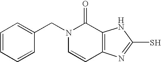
C1=CC=CC(CN2C=CC3=C(C2=O)NC(S)=N3)=C1
